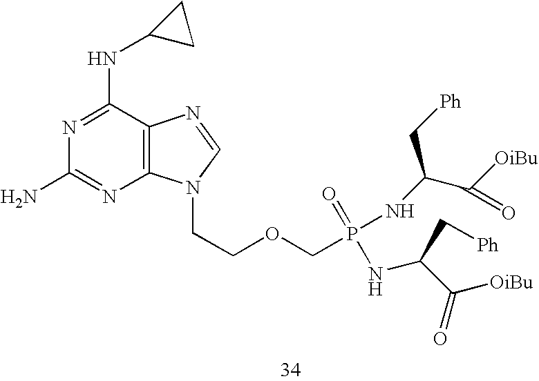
C1(NC2CC2)=NC(N)=NC2=C1N=CN2CCOCP(NC(C([OiBu])=O)C[Ph])(=O)NC(C([OiBu])=O)C[Ph]
